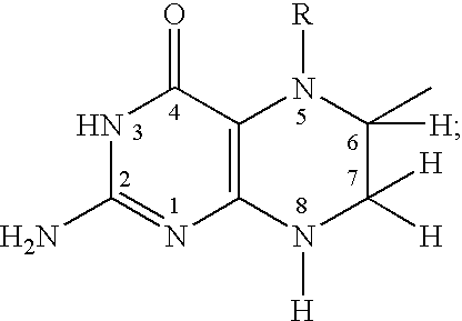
C12=C(N([H])C([H])([H])C(C)([H])N1[R])N=C(N)NC2=O
